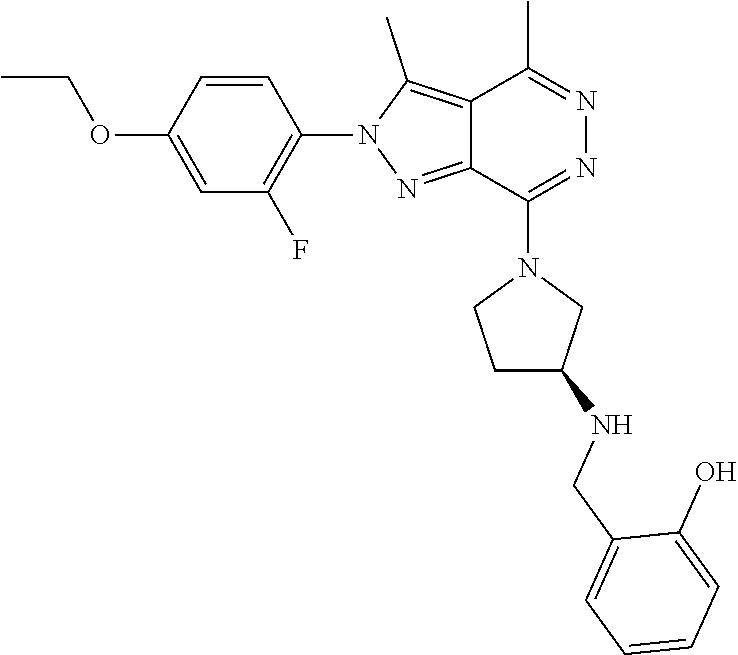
C1=C(OCC)C=CC(N2N=C3C(=C2C)C(C)=NN=C3N2CCC(NCC3=CC=CC=C3O)C2)=C1F
